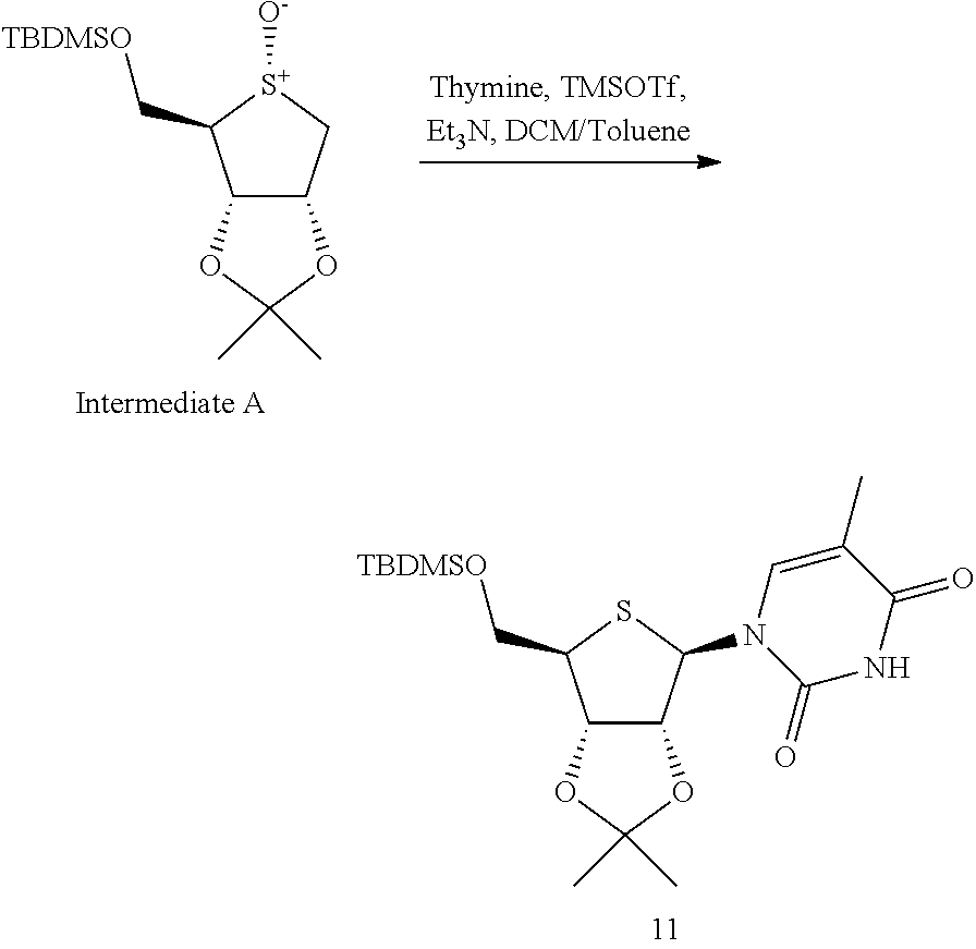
C12C(C[S+]([O-])C1C[TBDMSO])OC(C)(C)O2.C12C(C(N3C=C(C)C(=O)NC3=O)SC1C[TBDMSO])OC(C)(C)O2
